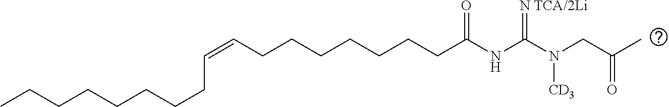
CCCCCCCCC=CCCCCCCCC(NC(N(CC(C)=O)[CD3])=[N TCA/2Li])=O
